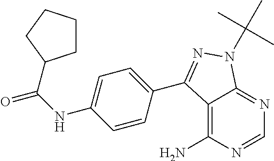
C1=NC(N)=C2C(=N1)N(C(C)(C)C)N=C2C1=CC=C(NC(=O)C2CCCC2)C=C1
